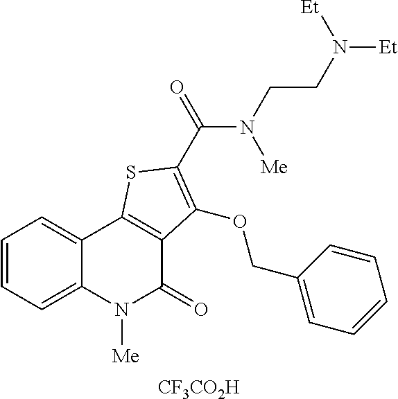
C1=CC=C2C(=C1)C1=C(C(=O)N2[Me])C(OCC2=CC=CC=C2)=C(C(N([Me])CCN([Et])[Et])=O)S1.[CF3CO2H]
